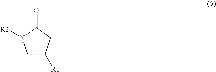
C1C([R1])CC(=O)N1[R2]
